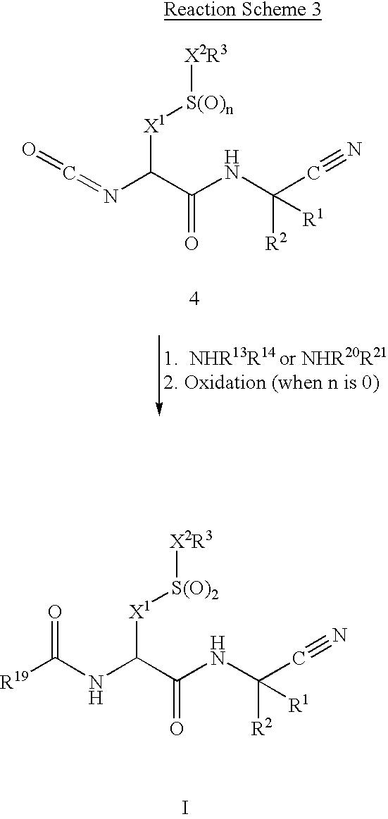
N(C(C(NC([R2])(C#N)[R1])=O)[X1][S(O)n][X2R3])=C=O.C(NC(C(NC([R2])(C#N)[R1])=O)[X1][S(O)2][X2R3])([R19])=O.I
